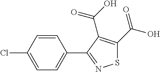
C1=CC(C2=NSC(C(O)=O)=C2C(O)=O)=CC=C1Cl
